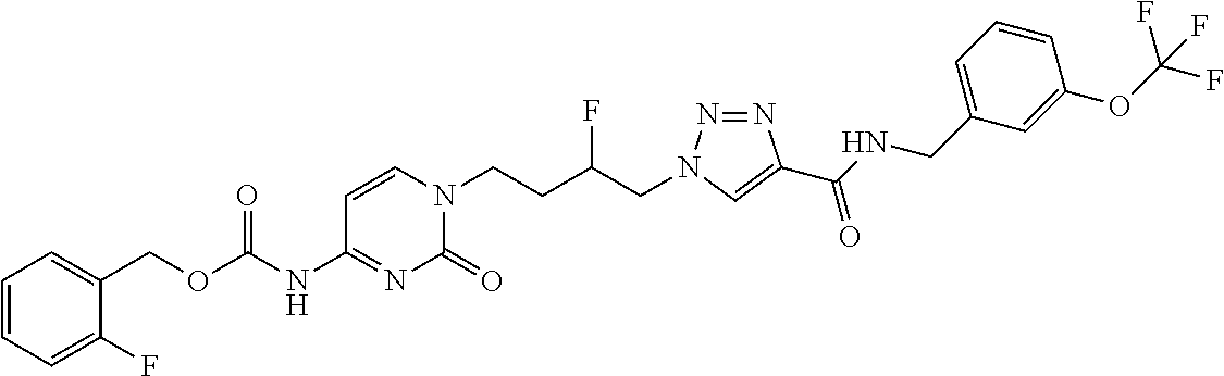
C1(NC(OCC2=CC=CC=C2F)=O)=NC(=O)N(CCC(CN2N=NC(C(NCC3=CC=CC(OC(F)(F)F)=C3)=O)=C2)F)C=C1
